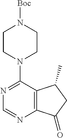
C12=C(C(N3CCN([Boc])CC3)=NC=N1)C(C)CC2=O
